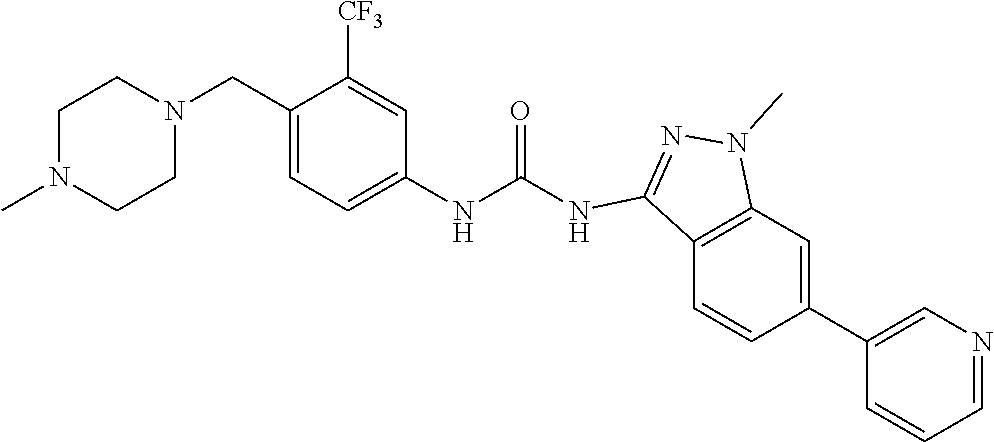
C1(C2=CC3=C(C=C2)C(NC(=O)NC2=CC=C(CN4CCN(C)CC4)C([CF3])=C2)=NN3C)=CN=CC=C1
